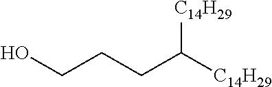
OCCCC([C14H29])[C14H29]
